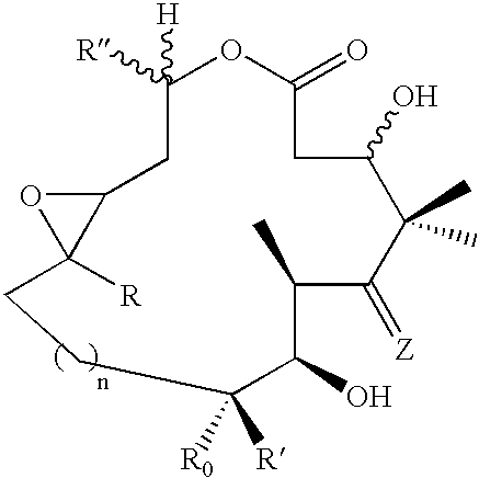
C1([H])([R])CC2C([R])(CCC([R])([R0])C(O)C(C)C(=[Z])C(C)(C)C(O)CC(=O)O1)O2
